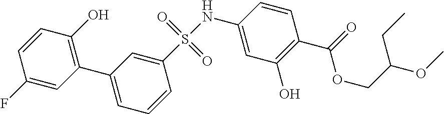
C1(C2=C(O)C=CC(F)=C2)=CC=CC(S(NC2=CC(O)=C(C(=O)OCC(OC)CC)C=C2)(=O)=O)=C1
